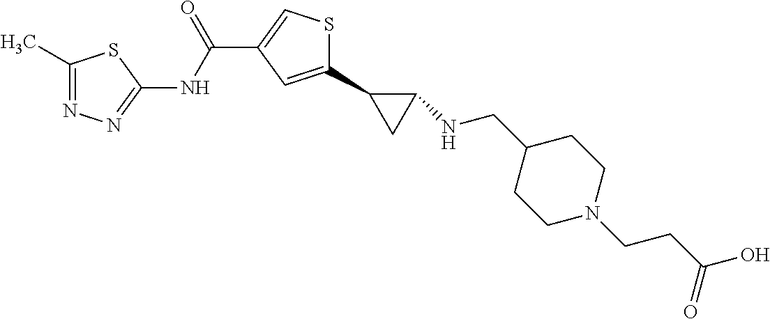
O=C(C1=CSC(C2CC2NCC2CCN(CCC(O)=O)CC2)=C1)NC1=NN=C(C)S1
